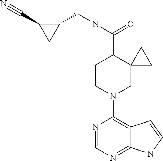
N1=CN=C2C(=C1N1CC3(C(C(NCC4C(C#N)C4)=O)CC1)CC3)C=CN2
